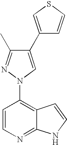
C1=CN=C2C(=C1N1C=C(C3=CSC=C3)C(C)=N1)C=CN2
